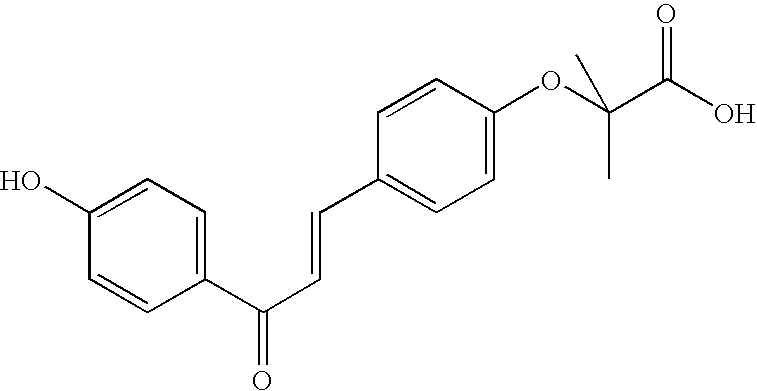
C1(O)=CC=C(C(C=CC2=CC=C(OC(C(O)=O)(C)C)C=C2)=O)C=C1
